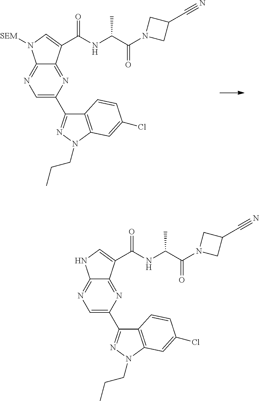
C1=C(C2=NN(CCC)C3=C2C=CC(Cl)=C3)N=C2C(=N1)N([SEM])C=C2C(NC(C(N1CC(C#N)C1)=O)C)=O.C1=C(C2=NN(CCC)C3=C2C=CC(Cl)=C3)N=C2C(=N1)NC=C2C(NC(C(N1CC(C#N)C1)=O)C)=O
